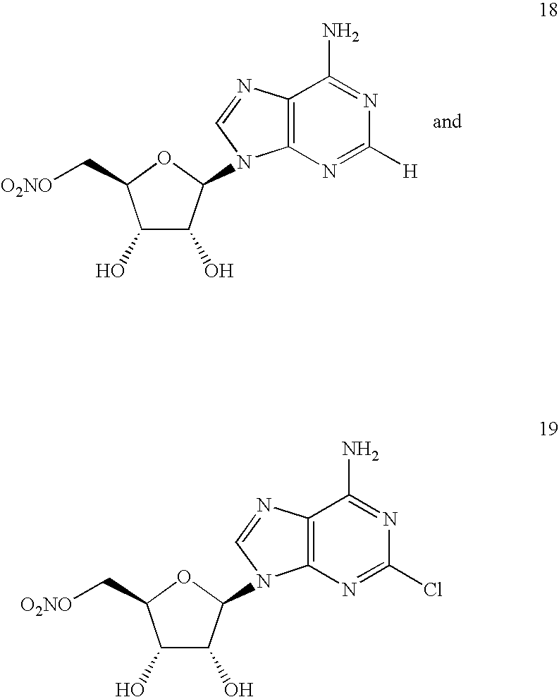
C1(O)C(O)C(N2C3=C(N=C2)C(N)=NC(Cl)=N3)OC1C[O2NO].C1(O)C(O)C(N2C3=C(N=C2)C(N)=NC([H])=N3)OC1C[O2NO]
